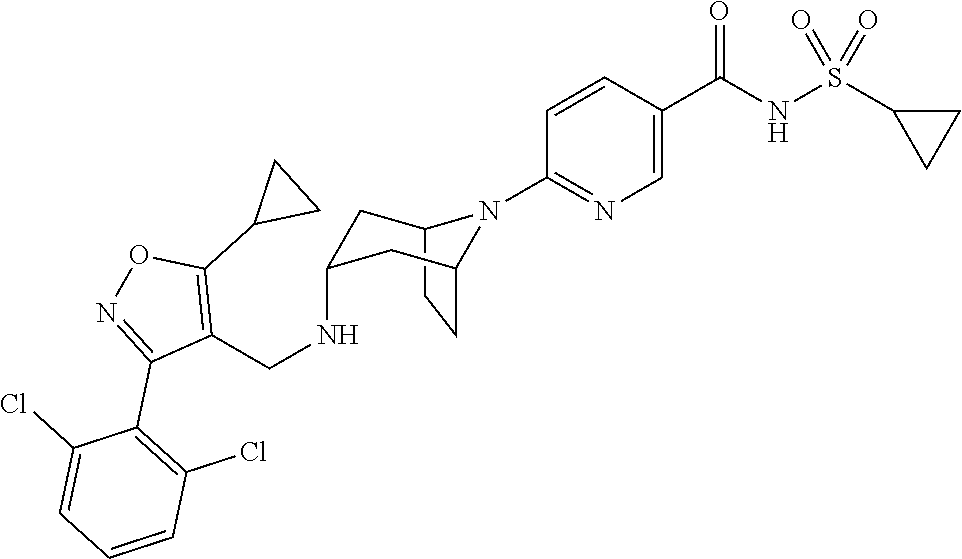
C12CCC(CC(NCC3=C(C4CC4)ON=C3C3=C(Cl)C=CC=C3Cl)C1)N2C1=NC=C(C(NS(C2CC2)(=O)=O)=O)C=C1
